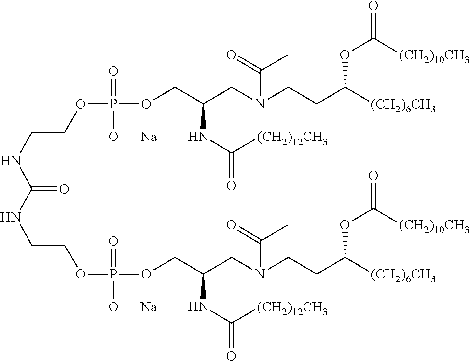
C(NCCOP(OCC(CN(CCC([(CH2)6CH3])OC(=O)[(CH2)10CH3])C(=O)C)NC(=O)[(CH2)12CH3])(=O)[O      Na])(=O)NCCOP(OCC(CN(CCC([(CH2)6CH3])OC(=O)[(CH2)10CH3])C(=O)C)NC(=O)[(CH2)12CH3])(=O)[O      Na]
